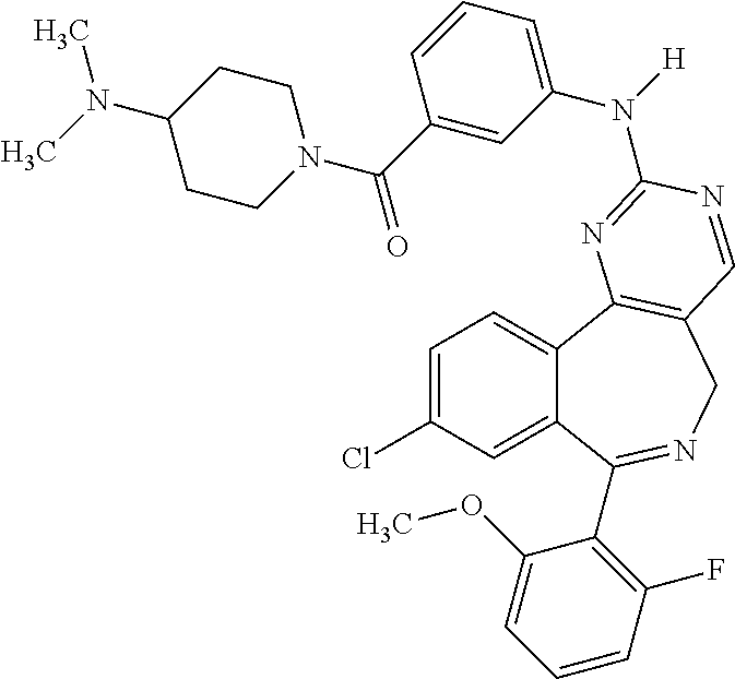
C1=C(Cl)C=C2C(=C1)C1=C(CN=C2C2=C(F)C=CC=C2OC)C=NC(N(C2=CC=CC(C(=O)N3CCC(N(C)C)CC3)=C2)[H])=N1
